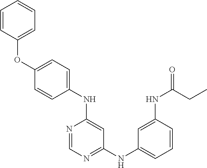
C1(OC2=CC=CC=C2)=CC=C(NC2=CC(NC3=CC=CC(NC(=O)CC)=C3)=NC=N2)C=C1
